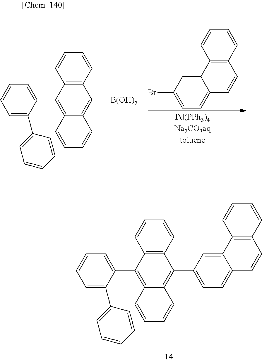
C1=C(C2=CC=CC=C2)C(C2=C3C(=C(C4=CC=C5C=CC6=C(C5=C4)C=CC=C6)C4=C2C=CC=C4)C=CC=C3)=CC=C1.BrC1=CC=C2C=CC3=C(C2=C1)C=CC=C3.C1=C(C2=CC=CC=C2)C(C2=C3C(=C([B(OH)2])C4=C2C=CC=C4)C=CC=C3)=CC=C1
